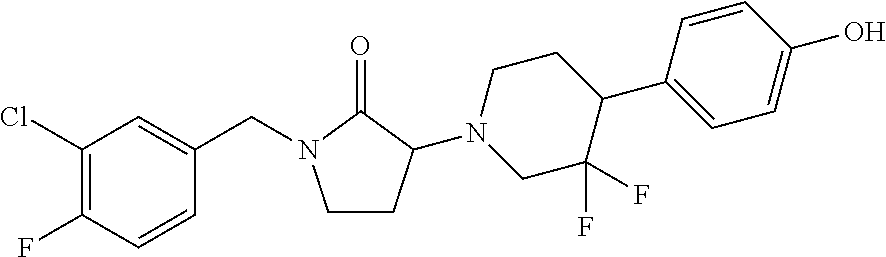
C1(Cl)=C(F)C=CC(CN2CCC(N3CC(F)(F)C(C4=CC=C(O)C=C4)CC3)C2=O)=C1
